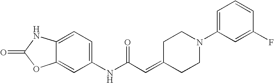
C1(NC(C=C2CCN(C3=CC=CC(F)=C3)CC2)=O)=CC=C2C(=C1)OC(=O)N2
